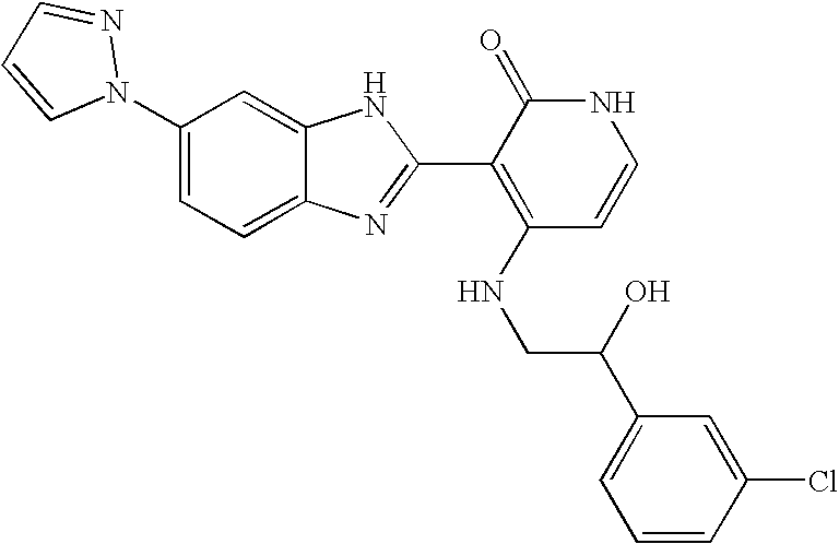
C1=C2C(=CC(N3N=CC=C3)=C1)NC(C1=C(NCC(C3=CC=CC(Cl)=C3)O)C=CNC1=O)=N2
